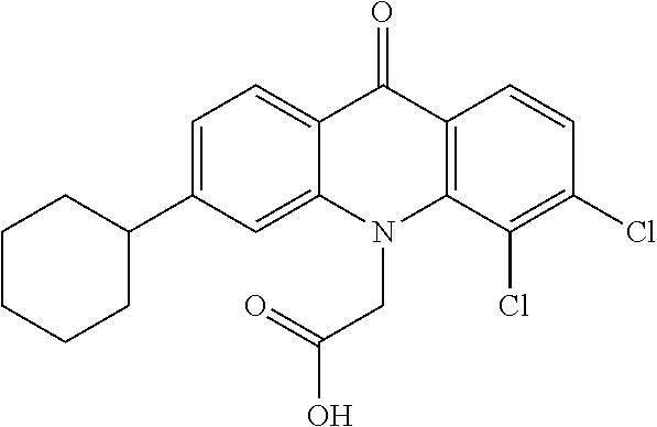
C12=CC=C(C3CCCCC3)C=C1N(CC(O)=O)C1=C(C2=O)C=CC(Cl)=C1Cl
